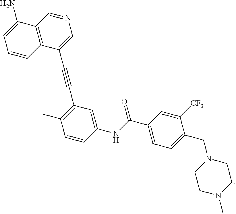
C(#CC1=C(C)C=CC(NC(C2=CC=C(CN3CCN(C)CC3)C([CF3])=C2)=O)=C1)C1=CN=CC2=C1C=CC=C2N
